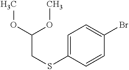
C1=C(SCC(OC)OC)C=CC(Br)=C1
